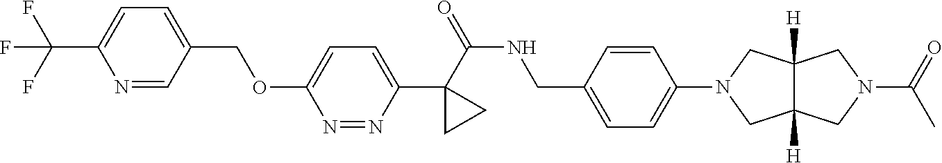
C1(C(=O)NCC2=CC=C(N3CC4([H])C([H])(C3)CN(C(=O)C)C4)C=C2)(C2=CC=C(OCC3=CC=C(C(F)(F)F)N=C3)N=N2)CC1
